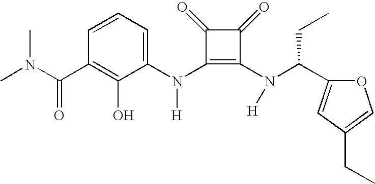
C(C1=C(O)C(N(C2=C(N(C(C3=CC(CC)=CO3)CC)[H])C(=O)C2=O)[H])=CC=C1)(=O)N(C)C
